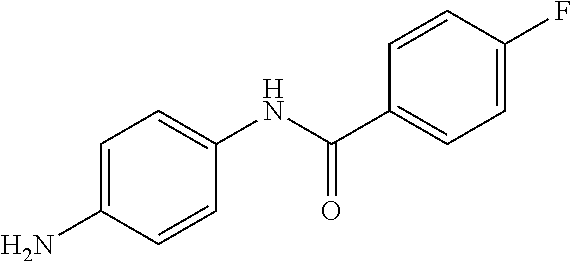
C1=CC(F)=CC=C1C(NC1=CC=C(N)C=C1)=O
